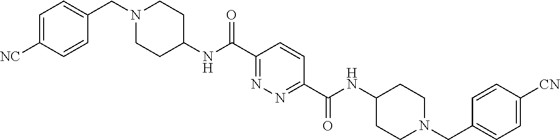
N(C(C1=NN=C(C(=O)NC2CCN(CC3=CC=C([CN])C=C3)CC2)C=C1)=O)C1CCN(CC2=CC=C([CN])C=C2)CC1
